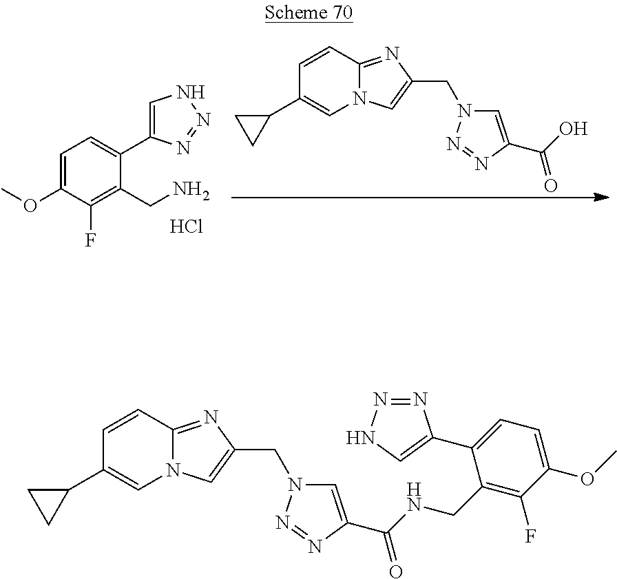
N12C(=NC(CN3C=C(C(O)=O)N=N3)=C1)C=CC(C1CC1)=C2.C1=C(OC)C(F)=C(CN)C(C2=CNN=N2)=C1.Cl.N12C(=NC(CN3C=C(C(NCC4=C(F)C(OC)=CC=C4C4=CNN=N4)=O)N=N3)=C1)C=CC(C1CC1)=C2
